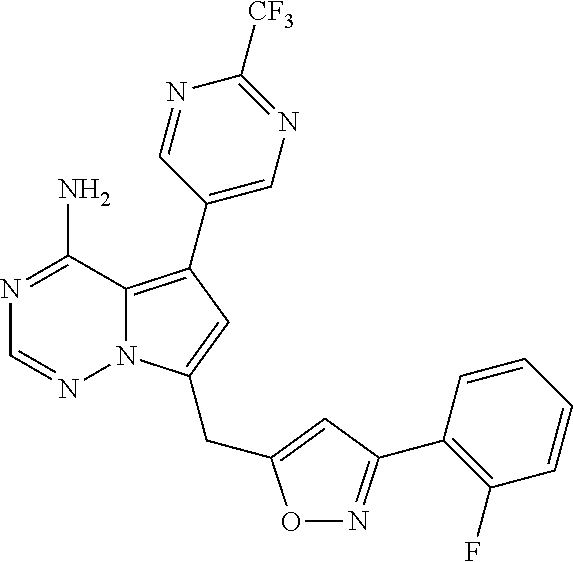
N1=C(N)C2=C(C3=CN=C([CF3])N=C3)C=C(CC3=CC(C4=C(F)C=CC=C4)=NO3)N2N=C1
